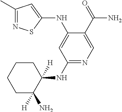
C1(NC2=CC(NC3([H])CCCCC3(N)[H])=NC=C2C(=O)N)=CC(C)=NS1
